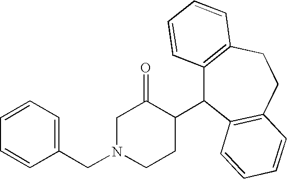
C12=C(CCC3=C(C1C1C(=O)CN(CC4=CC=CC=C4)CC1)C=CC=C3)C=CC=C2
